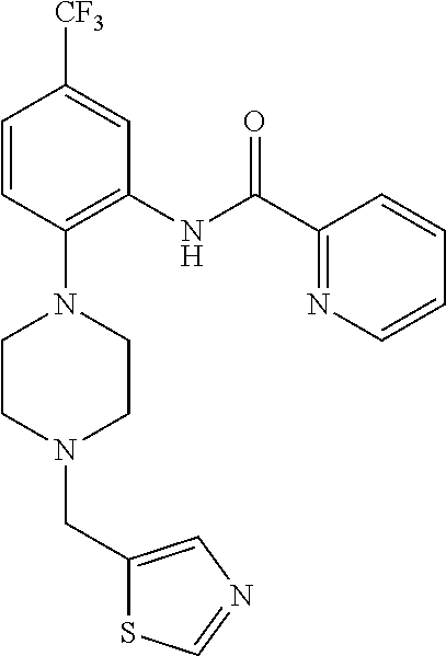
C1=CC(N2CCN(CC3=CN=CS3)CC2)=C(NC(C2=NC=CC=C2)=O)C=C1[CF3]
